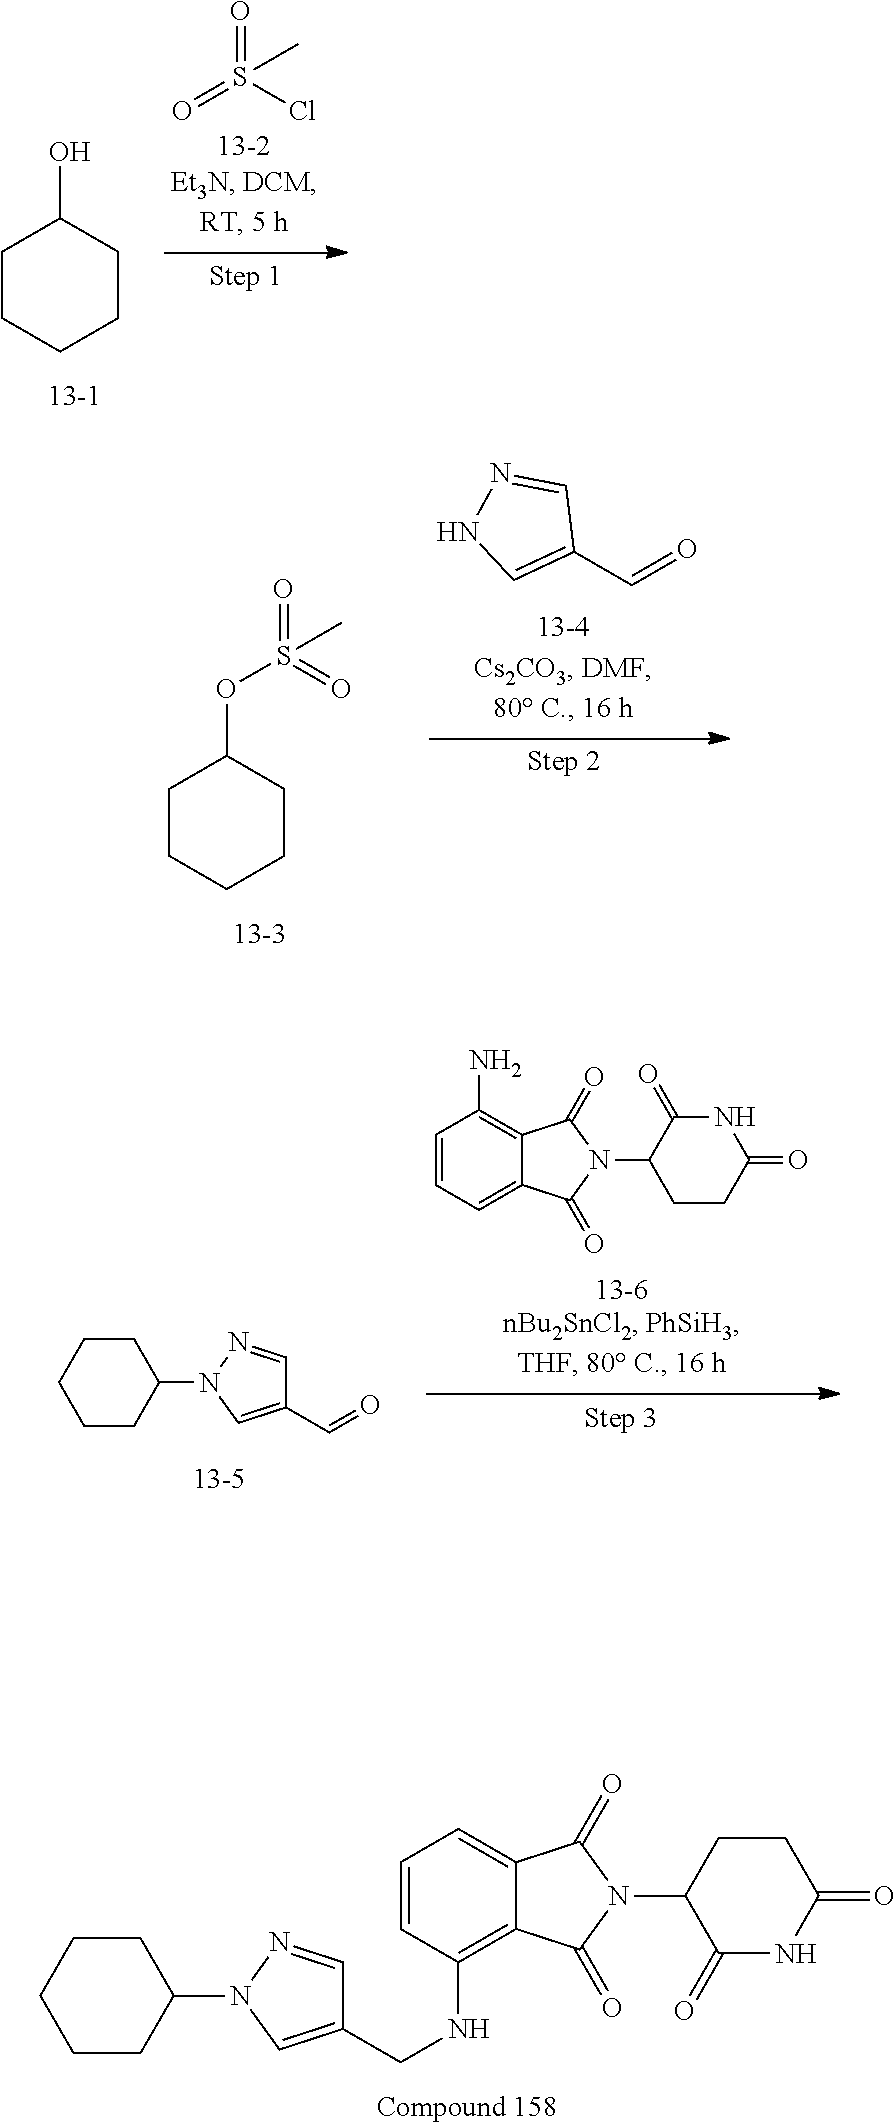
O=S(Cl)(=O)C.C1CCCCC1O.C1(C=O)=CNN=C1.C1CCCCC1OS(=O)(=O)C.C1=CC=C2C(=C1N)C(=O)N(C1CCC(=O)NC1=O)C2=O.C1CC(N2C=C(C=O)C=N2)CCC1.C1=CC(NCC2=CN(C3CCCCC3)N=C2)=C2C(=C1)C(=O)N(C1C(=O)NC(=O)CC1)C2=O
